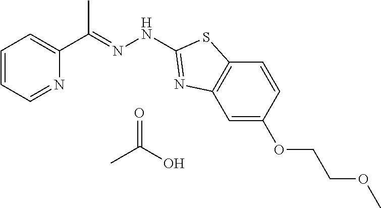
C1=NC(C(=NNC2=NC3=C(C=CC(OCCOC)=C3)S2)C)=CC=C1.CC(O)=O
